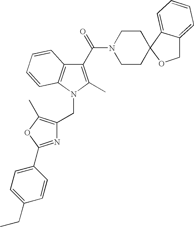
C1(C(=O)N2CCC3(C4=CC=CC=C4CO3)CC2)=C(C)N(CC2=C(C)OC(C3=CC=C(CC)C=C3)=N2)C2=C1C=CC=C2
